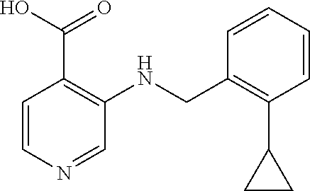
OC(C1=C(NCC2=C(C3CC3)C=CC=C2)C=NC=C1)=O
